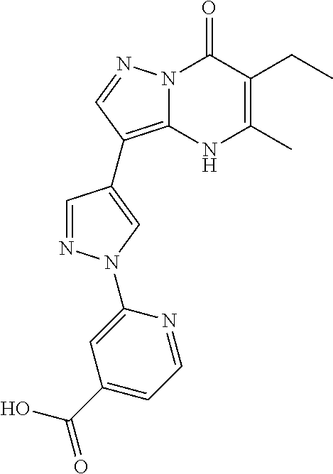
N12C(=C(C3=CN(C4=CC(C(O)=O)=CC=N4)N=C3)C=N1)NC(C)=C(CC)C2=O
